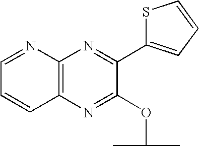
C12=C(N=C(OC(C)C)C(C3=CC=CS3)=N1)C=CC=N2
